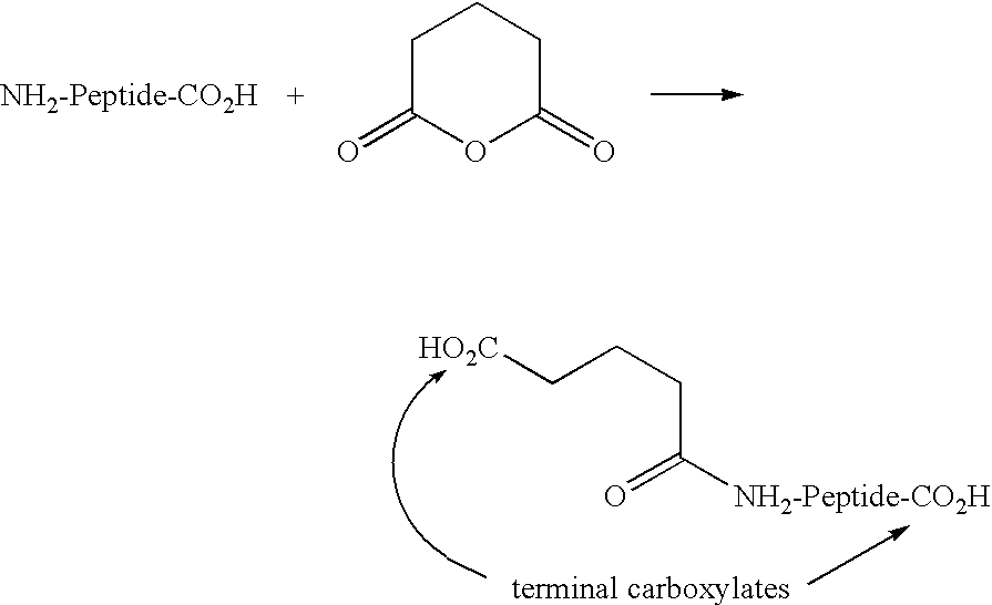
C1C(=O)OC(=O)CC1.[HO2C]CCCC(=O)[NH2-Peptide-CO2H]
